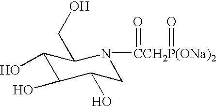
C1(O)C(O)C(O)CN([CCH2P(ONa)2](=O)=O)C1CO
